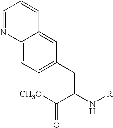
C12=CC=C(CC(N[R])C([CH3O])=O)C=C1C=CC=N2
